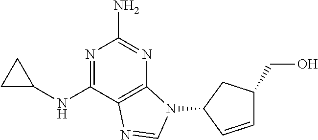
N1=C(NC2CC2)C2=C(N=C1N)N(C1CC(CO)C=C1)C=N2
